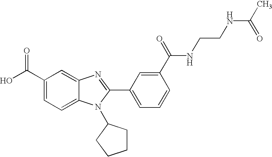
C1(C(O)=O)=CC=C2C(=C1)N=C(C1=CC=CC(C(=O)NCCNC(C)=O)=C1)N2C1CCCC1
